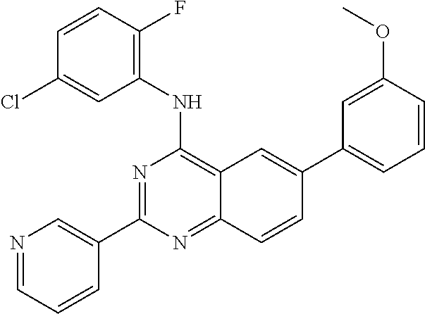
N1=CC=CC(C2=NC(NC3=C(F)C=CC(Cl)=C3)=C3C(=N2)C=CC(C2=CC=CC(OC)=C2)=C3)=C1
